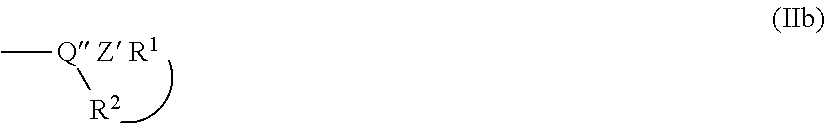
C[Q Z R1][R2]
